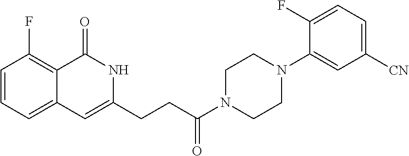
C1=CC=C2C(=C1F)C(=O)NC(CCC(N1CCN(C3=CC([CN])=CC=C3F)CC1)=O)=C2
